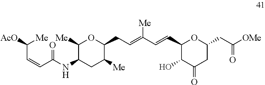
C1(C=CC(=CCC2C([Me])CC(NC(C=CC([AcO])[Me])=O)C([Me])O2)[Me])C(O)C(=O)CC(CC([OMe])=O)O1
